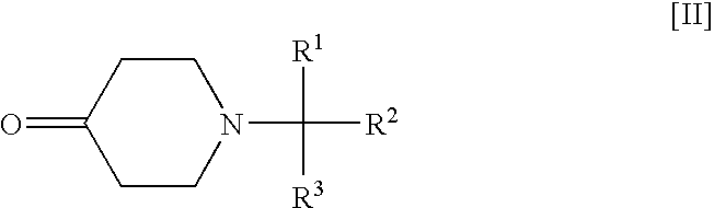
O=C1CCN(C([R1])([R3])[R2])CC1
